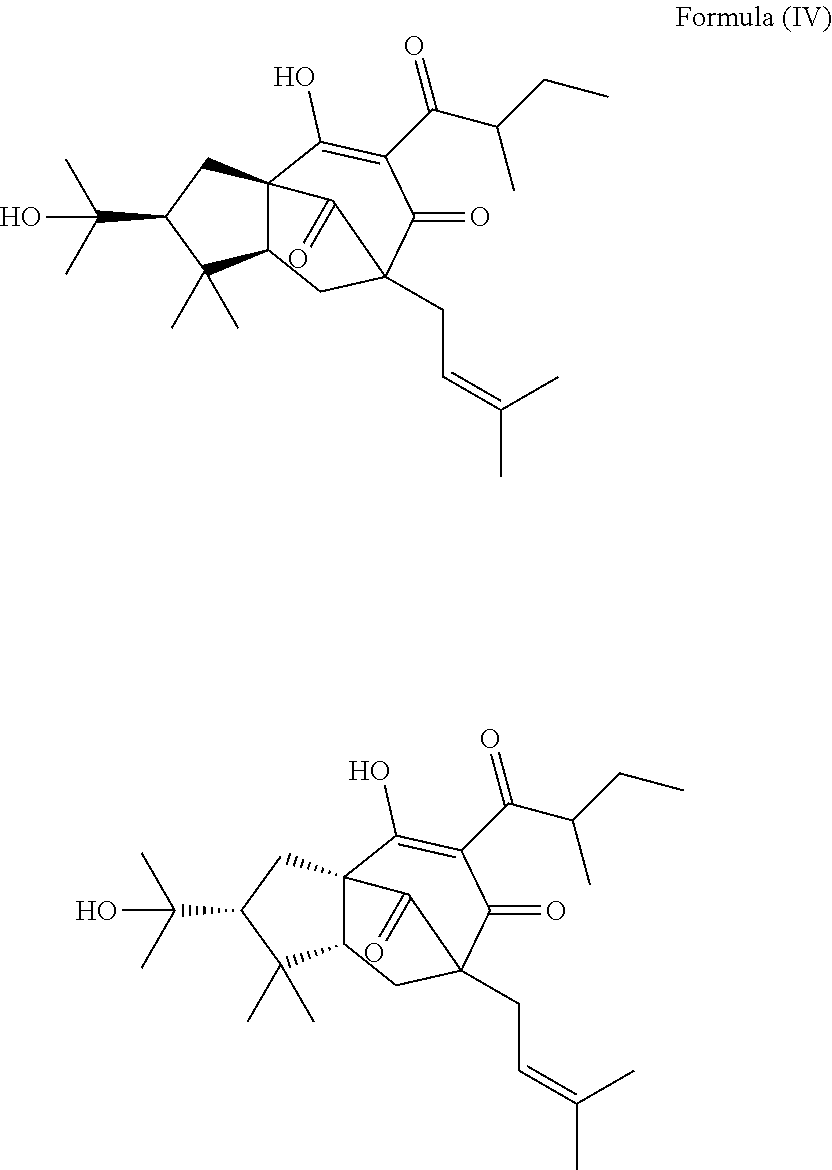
C123C(CC(CC=C(C)C)(C(=O)C(C(C(CC)C)=O)=C1O)C2=O)C(C)(C)C(C(C)(C)O)C3.C123C(CC(CC=C(C)C)(C(=O)C(C(C(CC)C)=O)=C1O)C2=O)C(C)(C)C(C(C)(C)O)C3
